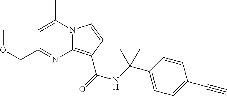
C1=C(C)N2C(=C(C(NC(C3=CC=C(C#C)C=C3)(C)C)=O)C=C2)N=C1COC
